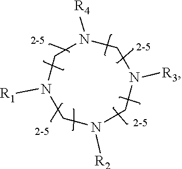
N1([R3])CN([R4])CN([R1])CN([R2])C1
